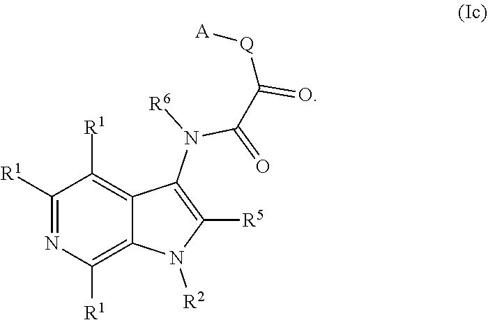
C1([R1])=NC([R1])=C2C(=C1[R1])C(N([R6])C(C([Q][A])=O)=O)=C([R5])N2[R2]
